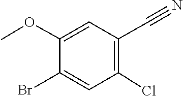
COC1=CC(C#N)=C(Cl)C=C1Br
